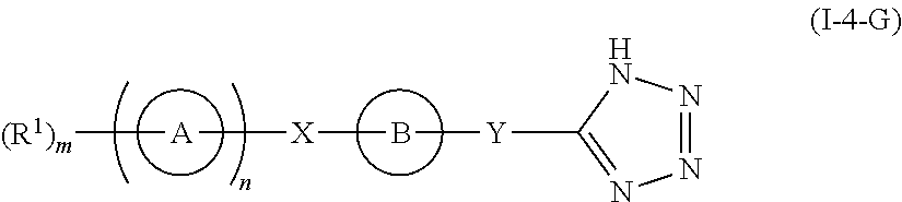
B([Y]C1=NN=NN1)[X][A][(R1)m]
